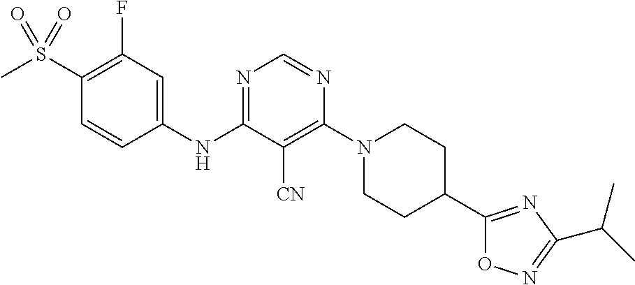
C1(S(C)(=O)=O)=C(F)C=C(NC2=NC=NC(N3CCC(C4=NC(C(C)C)=NO4)CC3)=C2[CN])C=C1
